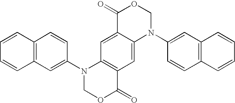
C1=C2C(=O)OCN(C3=CC4=C(C=C3)C=CC=C4)C2=CC2=C1N(C1=CC3=C(C=C1)C=CC=C3)COC2=O
